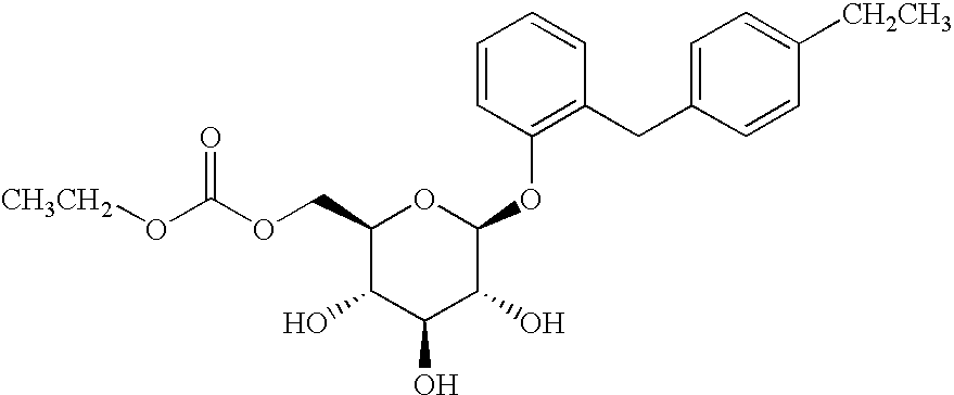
C1=CC(OC2OC(COC(O[CH3CH2])=O)C(O)C(O)C2O)=C(CC2=CC=C([CH2CH3])C=C2)C=C1
